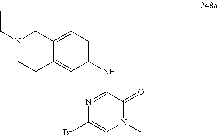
N1=C(NC2=CC=C3C(=C2)CCN(CC)C3)C(=O)N(C)C=C1Br
